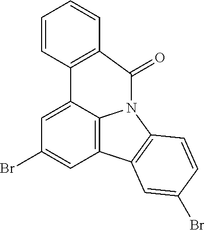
C1=CC2=C(C=C1)C(=O)N1C3=C(C=C(Br)C=C23)C2=C1C=CC(Br)=C2
